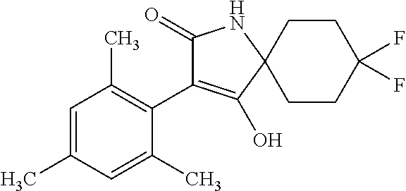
C1=C(C)C=C(C)C(C2=C(O)C3(NC2=O)CCC(F)(F)CC3)=C1C
